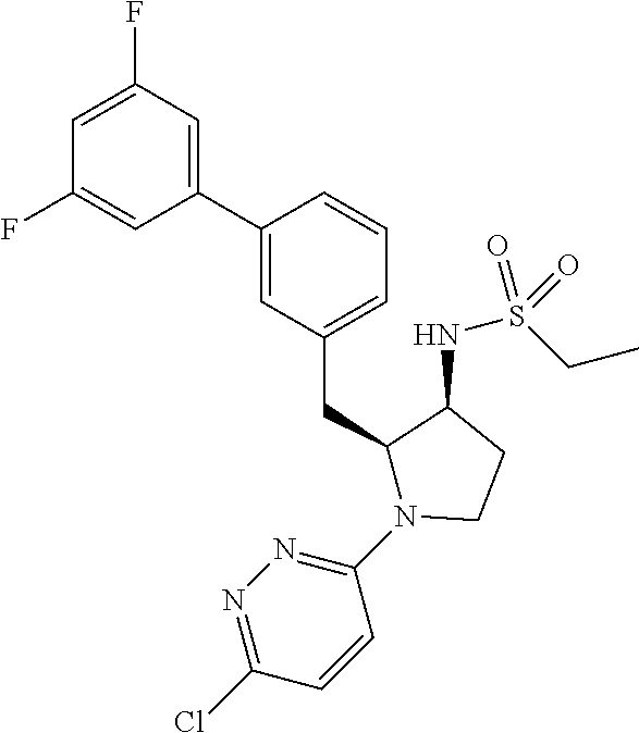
C1(C2=CC(CC3N(C4=NN=C(Cl)C=C4)CCC3NS(CC)(=O)=O)=CC=C2)=CC(F)=CC(F)=C1
